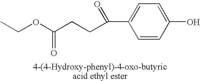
CCOC(=O)CCC(=O)C1=CC=C(O)C=C1
